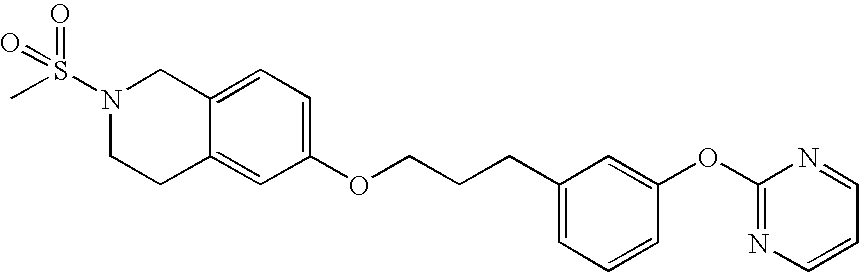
N1(S(C)(=O)=O)CCC2=CC(OCCCC3=CC=CC(OC4=NC=CC=N4)=C3)=CC=C2C1
